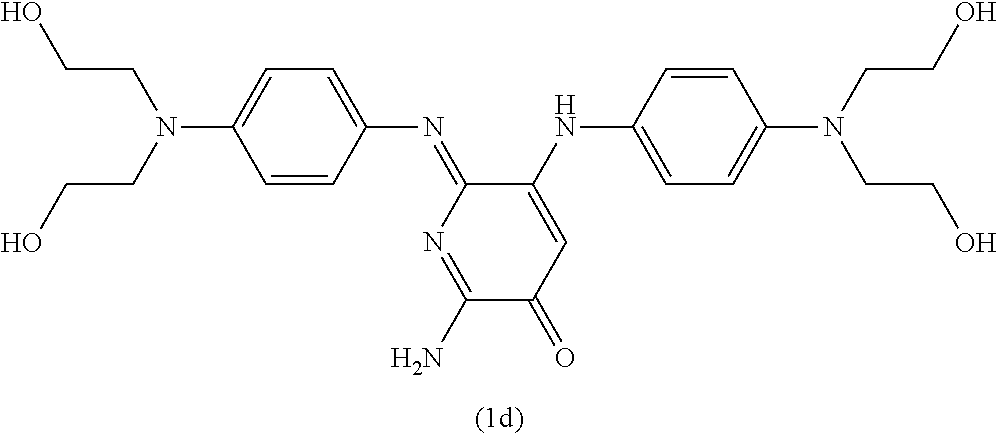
C1=CC(N=C2N=C(N)C(=O)C=C2NC2=CC=C(N(CCO)CCO)C=C2)=CC=C1N(CCO)CCO
